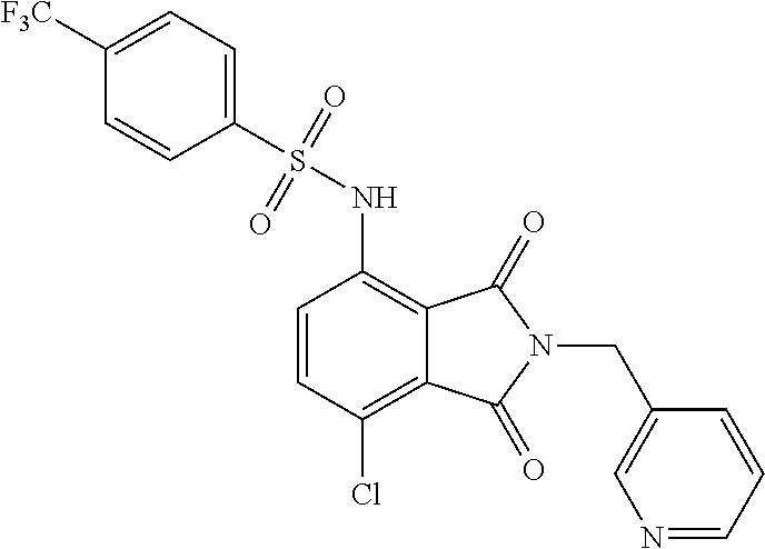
C1=CC(Cl)=C2C(=C1NS(C1=CC=C([F3C])C=C1)(=O)=O)C(=O)N(CC1=CN=CC=C1)C2=O
